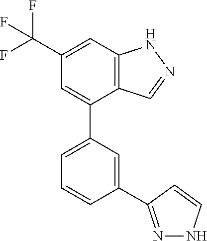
C12=C(C=C(C(F)(F)F)C=C1C1=CC=CC(C3=NNC=C3)=C1)NN=C2
